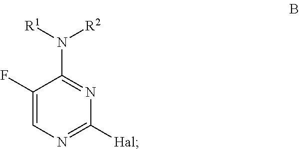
C1(F)=CN=C([Hal])N=C1N([R1])[R2]
